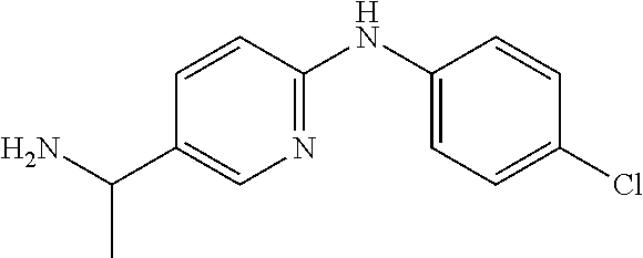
C1=CC(NC2=CC=C(Cl)C=C2)=NC=C1C(N)C
